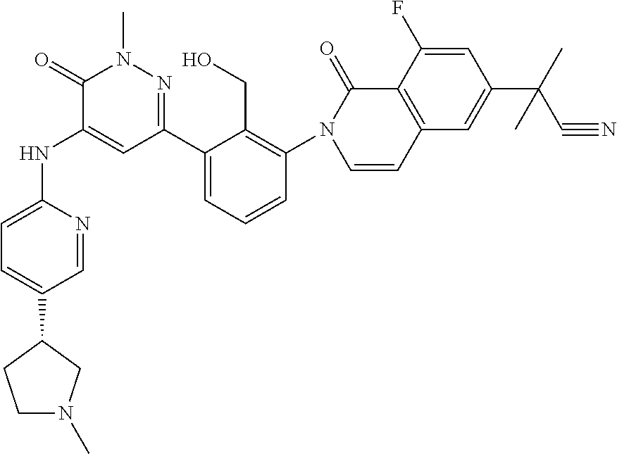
C1=NC(NC2=CC(C3=CC=CC(N4C=CC5=C(C4=O)C(F)=CC(C(C#N)(C)C)=C5)=C3CO)=NN(C)C2=O)=CC=C1C1CCN(C)C1
